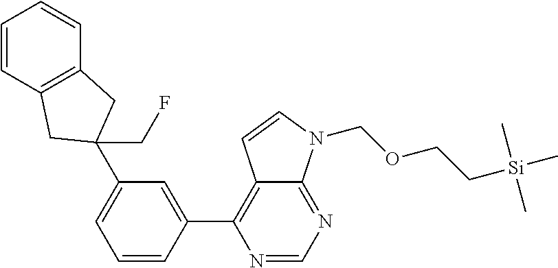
C1=CC2=C(C=C1)CC(CF)(C1=CC=CC(C3=C4C(=NC=N3)N(COCC[Si](C)(C)C)C=C4)=C1)C2
